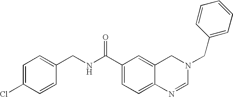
C(C1=CC=C2C(=C1)CN(CC1=CC=CC=C1)C=N2)(NCC1=CC=C(Cl)C=C1)=O
